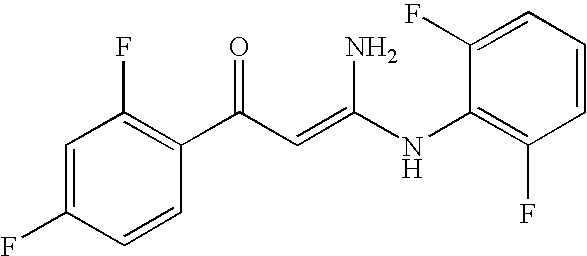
C1=C(F)C=CC(C(C=C(NC2=C(F)C=CC=C2F)N)=O)=C1F
